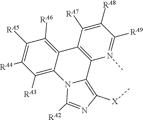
C1([RA6])=C2C3=C(N(C)=C([RA9])C([RA8])=C3[RA7])C3=C([X]C)N=C([RA2])N3C2=C([RA3])C([RA4])=C1[RA5]
